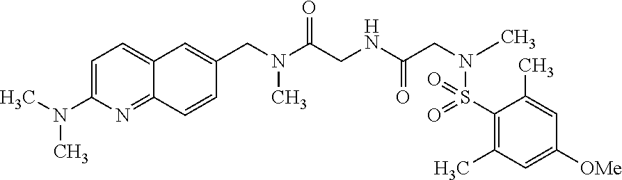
C12=NC(N(C)C)=CC=C1C=C(CN(C(CNC(CN(C)S(C1=C(C)C=C([OMe])C=C1C)(=O)=O)=O)=O)C)C=C2
